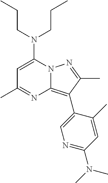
C1=C(N(CCC)CCC)N2C(=C(C3=CN=C(N(C)C)C=C3C)C(C)=N2)N=C1C
